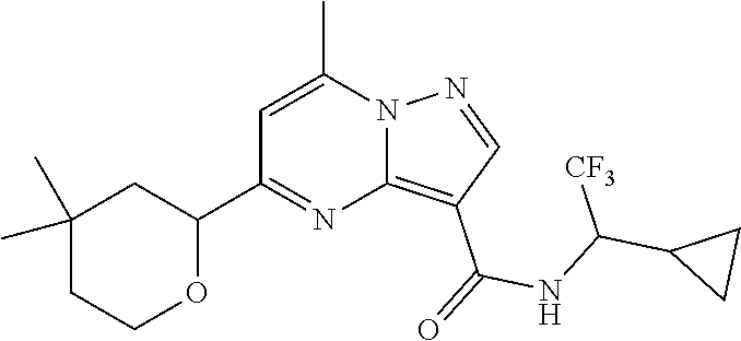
C12=C(C(=O)NC(C3CC3)[CF3])C=NN1C(C)=CC(C1CC(C)(C)CCO1)=N2
